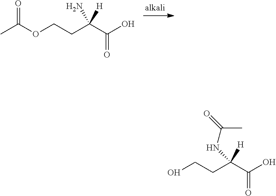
O=C(OCCC(C(O)=O)([H])N)C.OCCC(C(O)=O)([H])NC(=O)C
